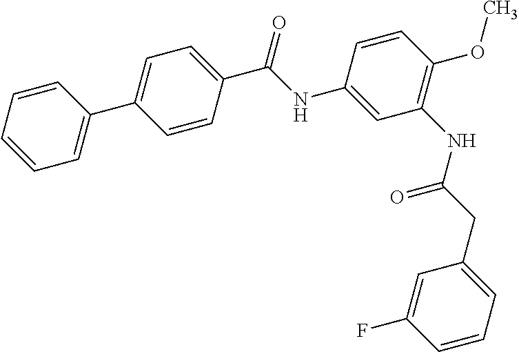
C1=CC=CC=C1C1=CC=C(C(NC2=CC(NC(CC3=CC=CC(F)=C3)=O)=C(OC)C=C2)=O)C=C1
